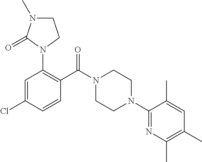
C1=C(Cl)C=CC(C(N2CCN(C3=NC(C)=C(C)C=C3C)CC2)=O)=C1N1C(=O)N(C)CC1
